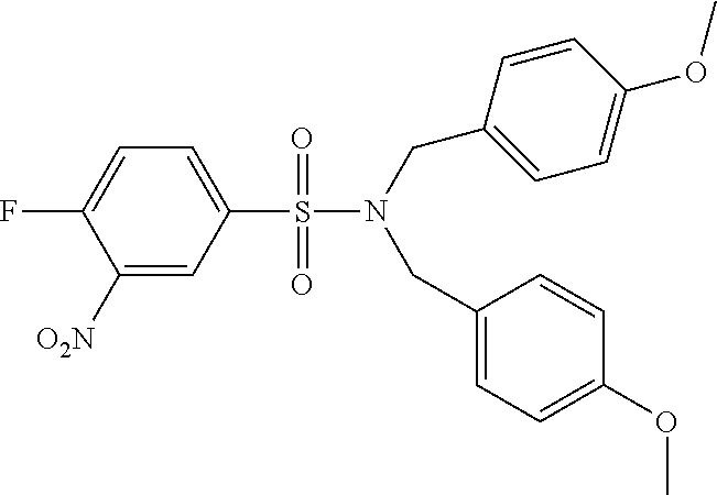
C1=C(F)C([O2N])=CC(S(=O)(=O)N(CC2=CC=C(OC)C=C2)CC2=CC=C(OC)C=C2)=C1
